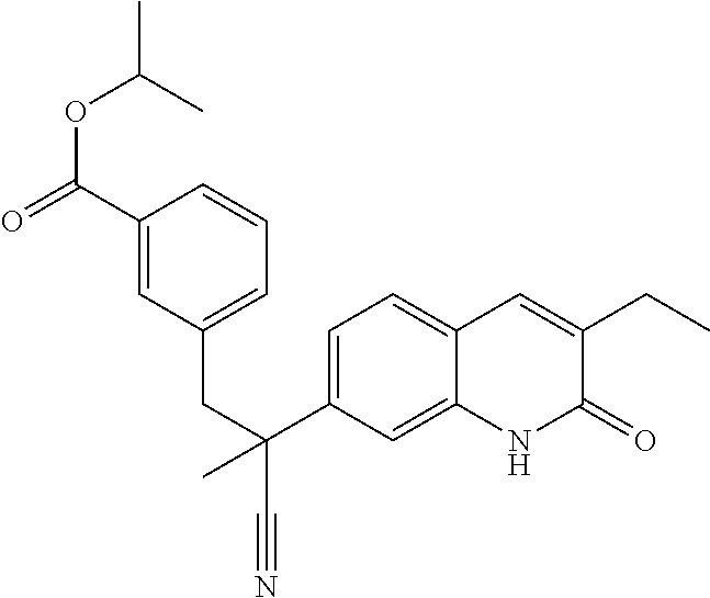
C(C(C1=CC=C2C(=C1)NC(=O)C(CC)=C2)(C#N)C)C1=CC=CC(C(OC(C)C)=O)=C1
